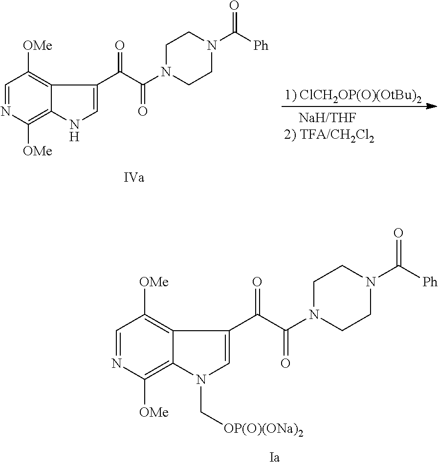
C1=NC([OMe])=C2C(=C1[OMe])C(C(C(=O)N1CCN(C([Ph])=O)CC1)=O)=CN2.C1=NC([OMe])=C2C(=C1[OMe])C(C(C(=O)N1CCN(C([Ph])=O)CC1)=O)=CN2C[OP(O)(ONa)2]
